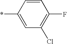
C1=C(*)C=CC(F)=C1Cl
